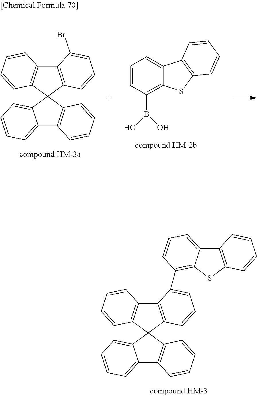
C12=C(C=CC=C1Br)C1(C3=C2C=CC=C3)C2=CC=CC=C2C2=C1C=CC=C2.C1=CC(B(O)O)=C2C(=C1)C1=C(S2)C=CC=C1.C12=C(C=CC=C1C1=C3C(=CC=C1)C1=C(S3)C=CC=C1)C1(C3=C2C=CC=C3)C2=CC=CC=C2C2=C1C=CC=C2
